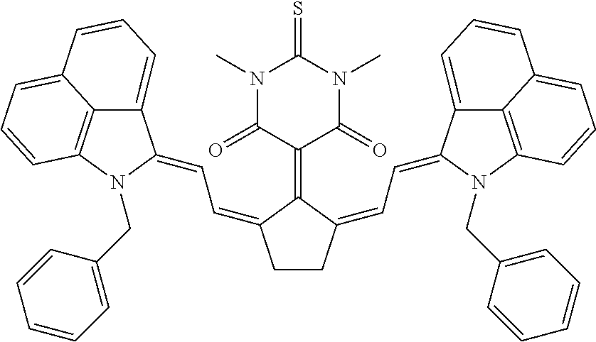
C1CC(=CC=C2C3=CC=CC4=CC=CC(=C34)N2CC2=CC=CC=C2)C(=C2C(=O)N(C)C(=S)N(C)C2=O)C1=CC=C1C2=CC=CC3=CC=CC(=C23)N1CC1=CC=CC=C1
